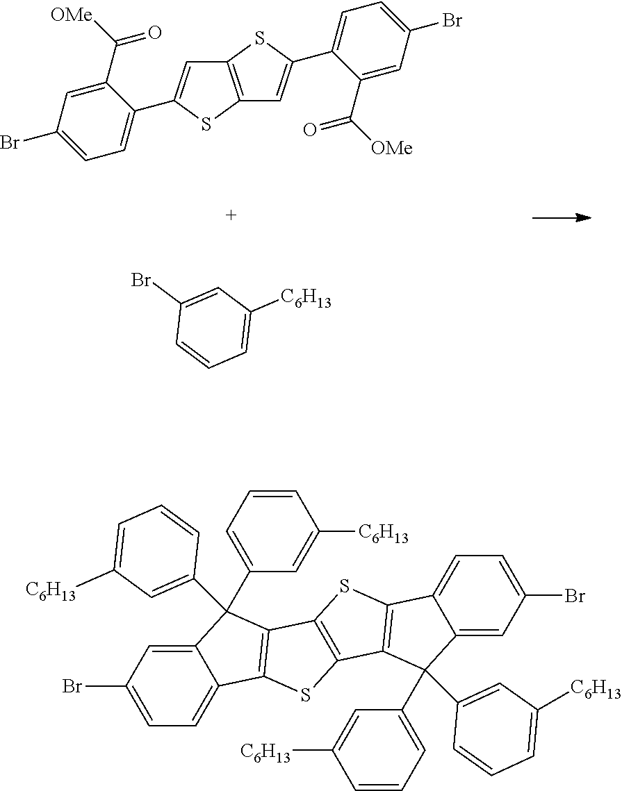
C12=C(SC(C3=CC=C(Br)C=C3C(=O)[OMe])=C1)C=C(C1=CC=C(Br)C=C1C(=O)[OMe])S2.C1=C([C6H13])C=C(Br)C=C1.C12=CC(Br)=CC=C1C1=C(C2(C2=CC=CC([C6H13])=C2)C2=CC([C6H13])=CC=C2)C2=C(S1)C1=C(S2)C2=CC=C(Br)C=C2C1(C1=CC([C6H13])=CC=C1)C1=CC=CC([C6H13])=C1
